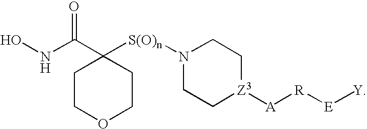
C1COCCC1(C(NO)=O)[S(O)n]N1CC[Z3]([A][R][E][Y])CC1
